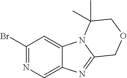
C1(Br)=NC=C2C(=C1)N1C(=N2)COCC1(C)C
